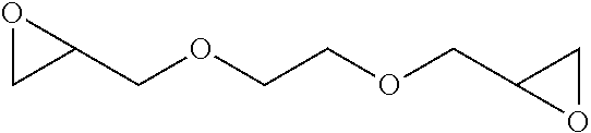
C1(COCCOCC2OC2)OC1
